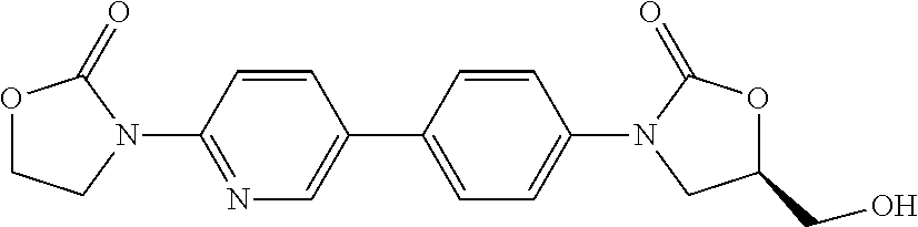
O1CCN(C2=NC=C(C3=CC=C(N4CC(CO)OC4=O)C=C3)C=C2)C1=O
